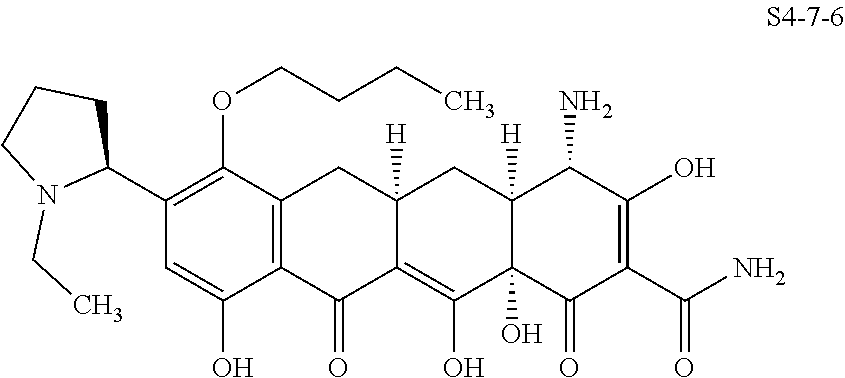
C1(C2CCCN2CC)=C(OCCCC)C2=C(C(O)=C1)C(=O)C1=C(O)C3(O)C([H])(CC1([H])C2)C(N)C(O)=C(C(N)=O)C3=O
